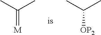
CC(C)[OP2].CC(C)=[M]
